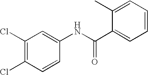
C1(Cl)=C(Cl)C=CC(NC(C2=CC=CC=C2C)=O)=C1
